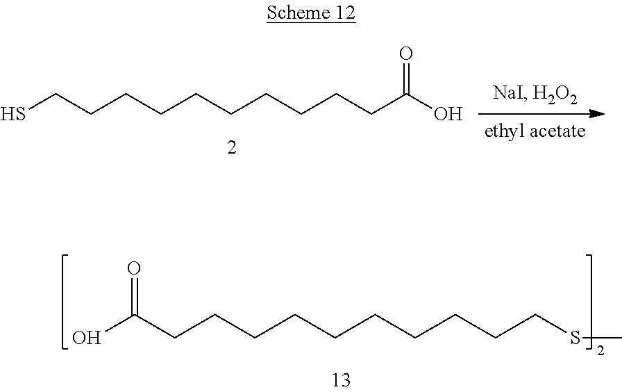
OC(CCCCCCCCCCSC)=O.SCCCCCCCCCCC(O)=O
